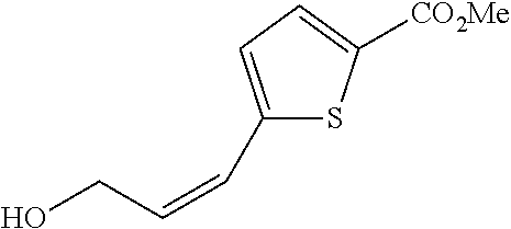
C(C=CC1=CC=C([CO2Me])S1)O
